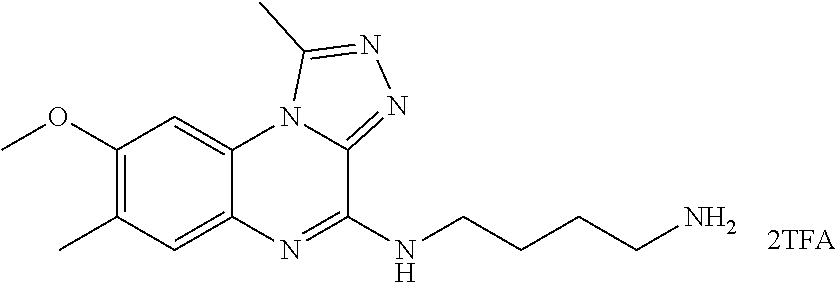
C1(OC)=C(C)C=C2C(=C1)N1C(=NN=C1C)C(NCCCCN)=N2
